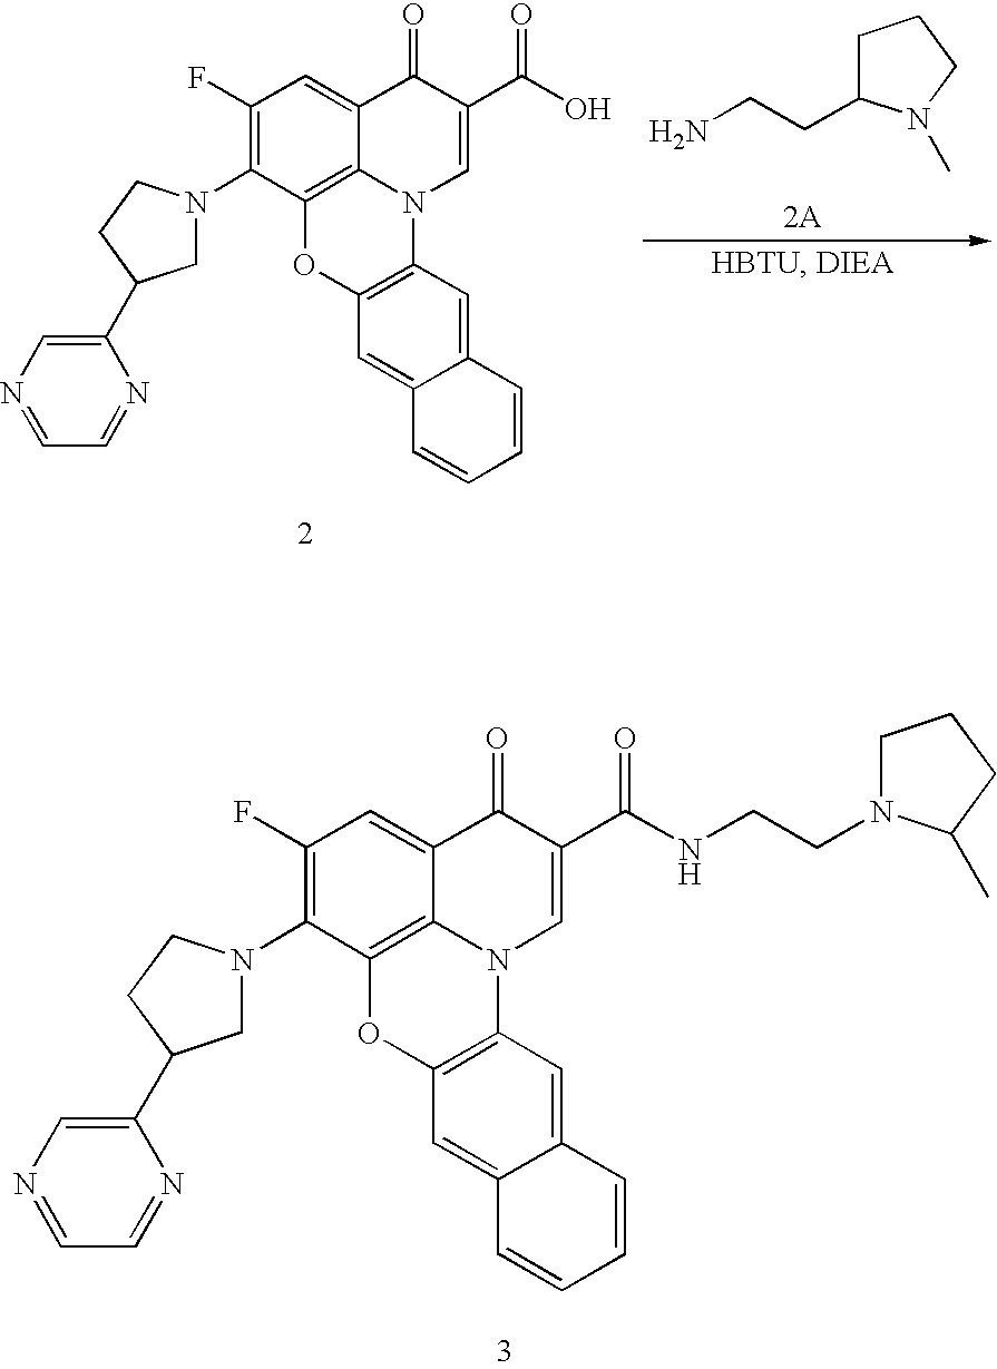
C1C(CCN)N(C)CC1.C1(F)=C(N2CC(C3=CN=CC=N3)CC2)C2=C3C(=C1)C(=O)C(C(O)=O)=CN3C1=C(O2)C=C2C(=C1)C=CC=C2.C1(F)=C(N2CC(C3=CN=CC=N3)CC2)C2=C3C(=C1)C(=O)C(C(NCCN1CCCC1C)=O)=CN3C1=C(O2)C=C2C(=C1)C=CC=C2
